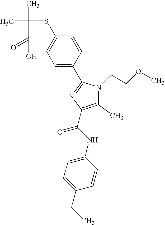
CC(C)(SC1=CC=C(C2=NC(C(NC3=CC=C(CC)C=C3)=O)=C(C)N2CCOC)C=C1)C(=O)O
